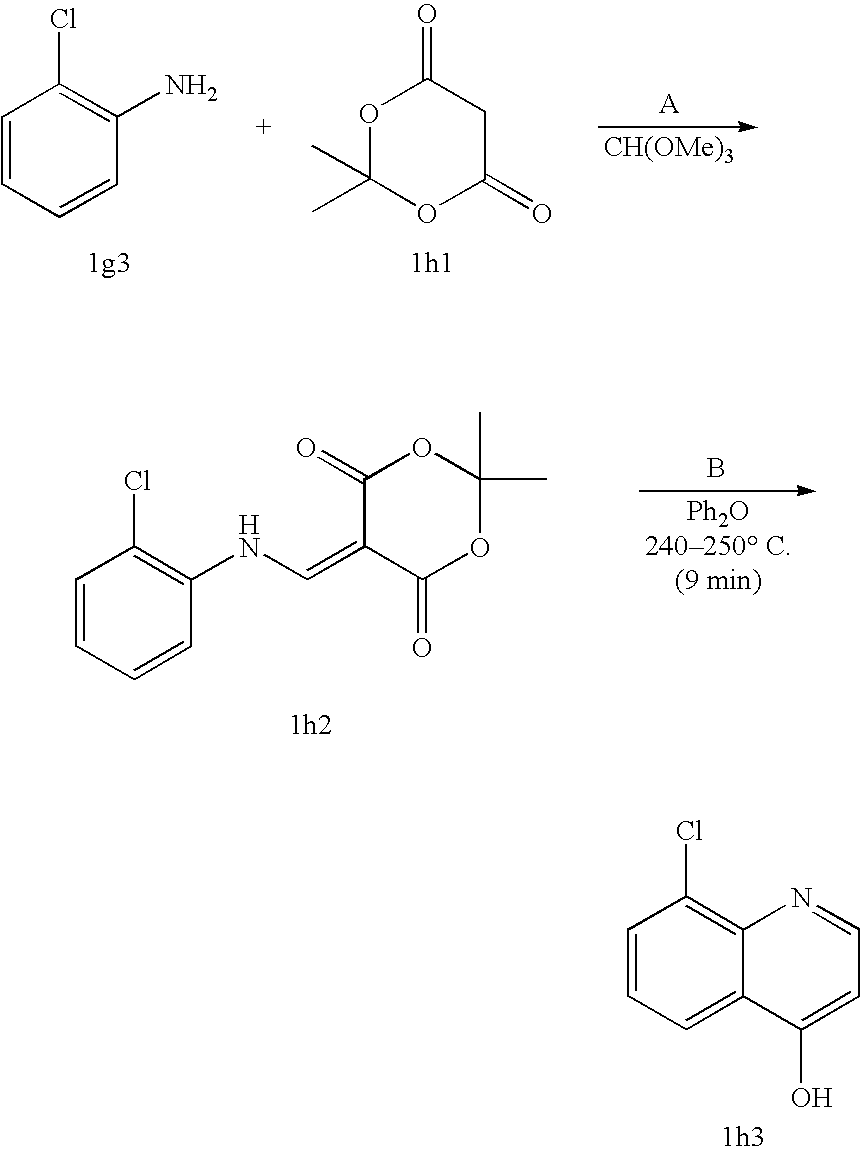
[CH(OMe)3].C1=CC=CC(N)=C1Cl.O1C(C)(C)OC(=O)CC1=O.[Ph2O240250 C.(9 min)].B.C1=CC=CC(NC=C2C(=O)OC(C)(C)OC2=O)=C1Cl.C1=CC(Cl)=C2C(=C1)C(O)=CC=N2
